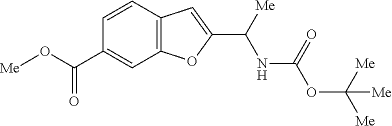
C12=C(C=C(C([Me])NC(OC([Me])([Me])[Me])=O)O1)C=CC(C(O[Me])=O)=C2
